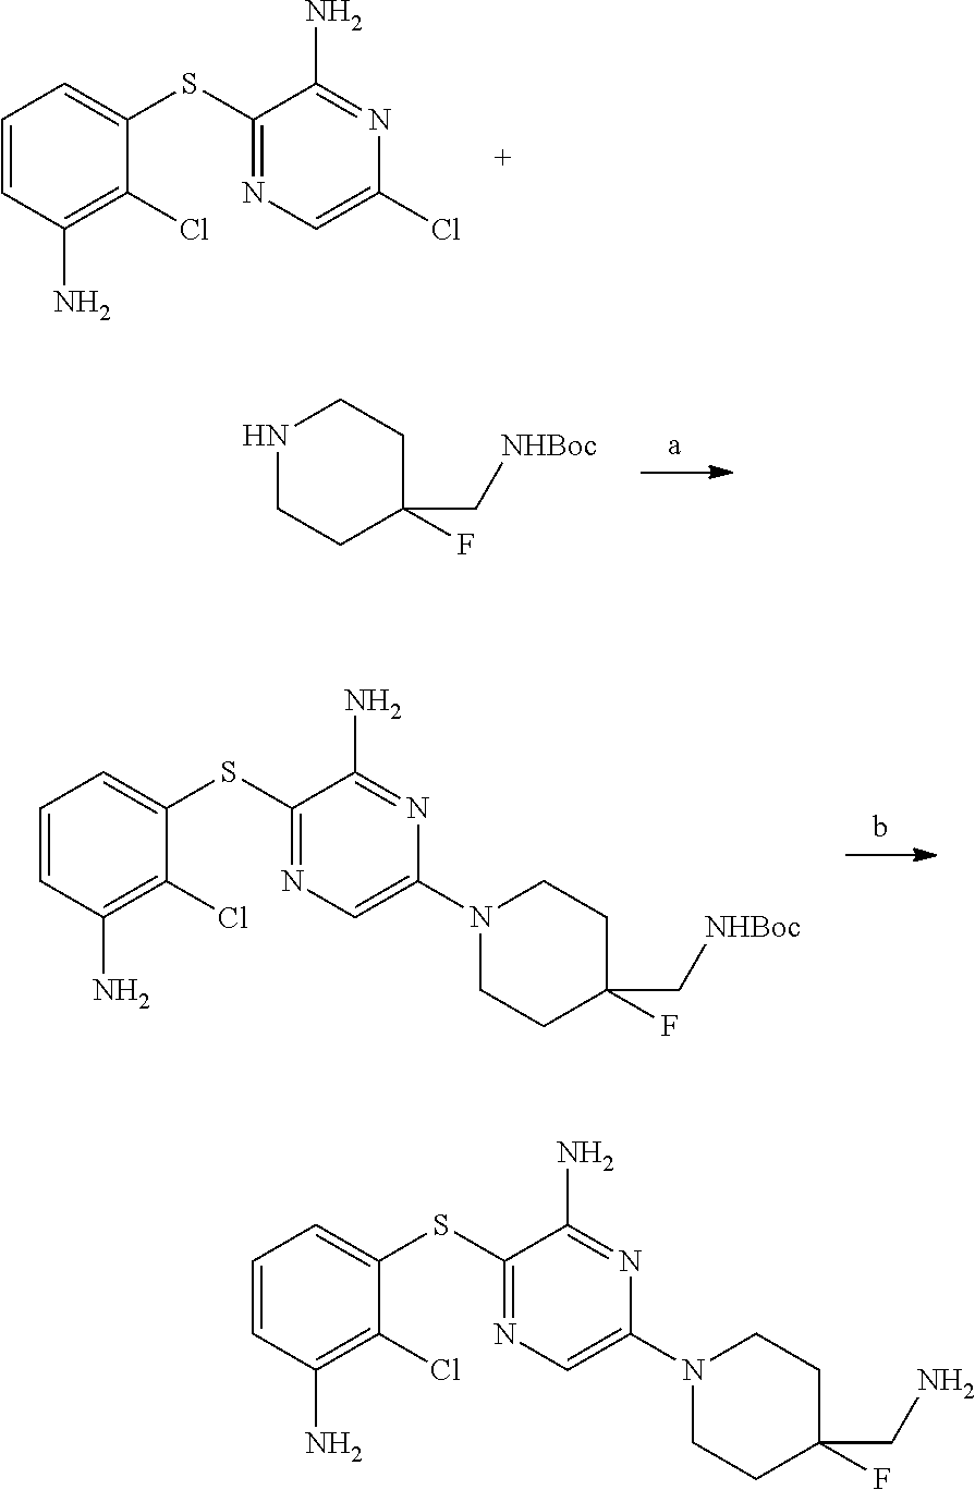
C1(SC2=CC=CC(N)=C2Cl)=NC=C(Cl)N=C1N.N1CCC(F)(C[NHBoc])CC1.C1(SC2=CC=CC(N)=C2Cl)=NC=C(N2CCC(F)(C[NHBoc])CC2)N=C1N.C1(SC2=CC=CC(N)=C2Cl)=NC=C(N2CCC(F)(CN)CC2)N=C1N
